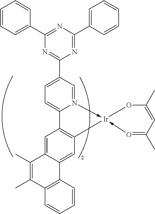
C1=CC=C(C2=NC(C3=CC=CC=C3)=NC(C3=CC=C4N(->[Ir]5(-O=C(C)C=C(C)O5)C5=C4C=C4C(=C5)C5=C(C(C)=C4C)C=CC=C5)=C3)=N2)C=C1
